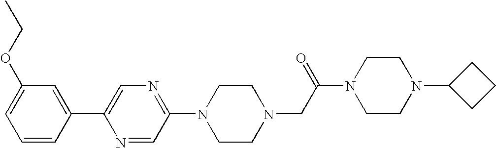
C1=CC(C2=CN=C(N3CCN(CC(=O)N4CCN(C5CCC5)CC4)CC3)C=N2)=CC(OCC)=C1
